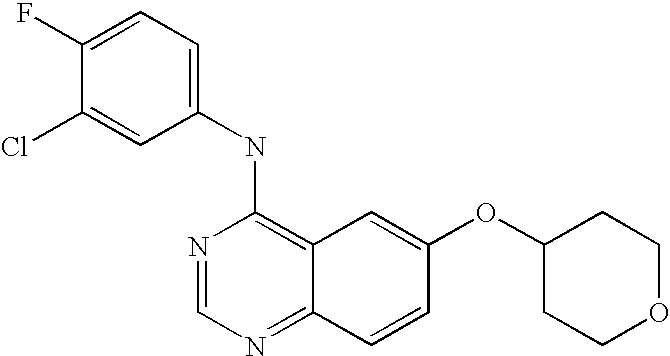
C1=C(Cl)C(F)=CC=C1NC1=C2C(=NC=N1)C=CC(OC1CCOCC1)=C2
